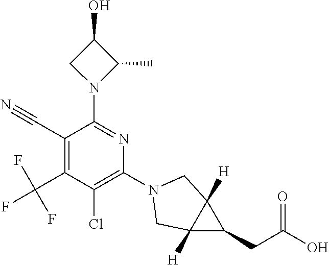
C1(C#N)=C(C(F)(F)F)C(Cl)=C(N2CC3([H])C([H])(C3CC(O)=O)C2)N=C1N1C(C)C(O)C1
